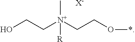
OCC[N+](CCO*)(C)[R].[X-]
